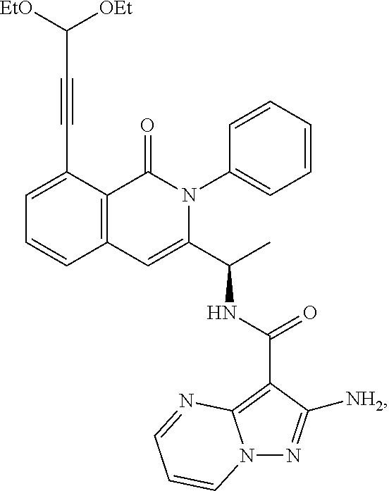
C1=C(C#CC([OEt])[EtO])C2=C(C=C1)C=C(C(C)NC(=O)C1=C3N(N=C1[NH2])C=CC=N3)N(C1=CC=CC=C1)C2=O
